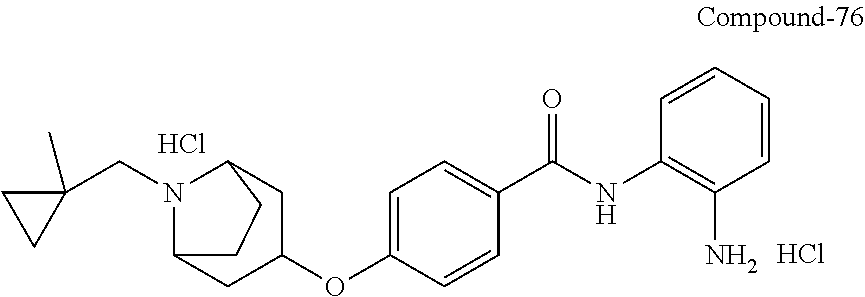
C1(OC2CC3N(CC4(C)CC4)C(C2)CC3)=CC=C(C(=O)NC2=C(N)C=CC=C2)C=C1.Cl.Cl
